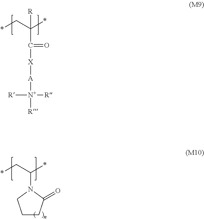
C(C([X][A][N+]([R])([R])[R])=O)(C*)(*)[R].C1CC(=O)N(C(C*)*)C1
